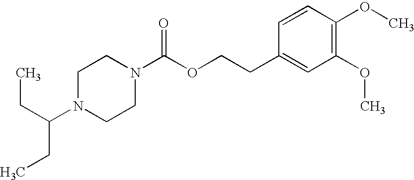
C1N(C(CC)CC)CCN(C(OCCC2=CC(OC)=C(OC)C=C2)=O)C1
